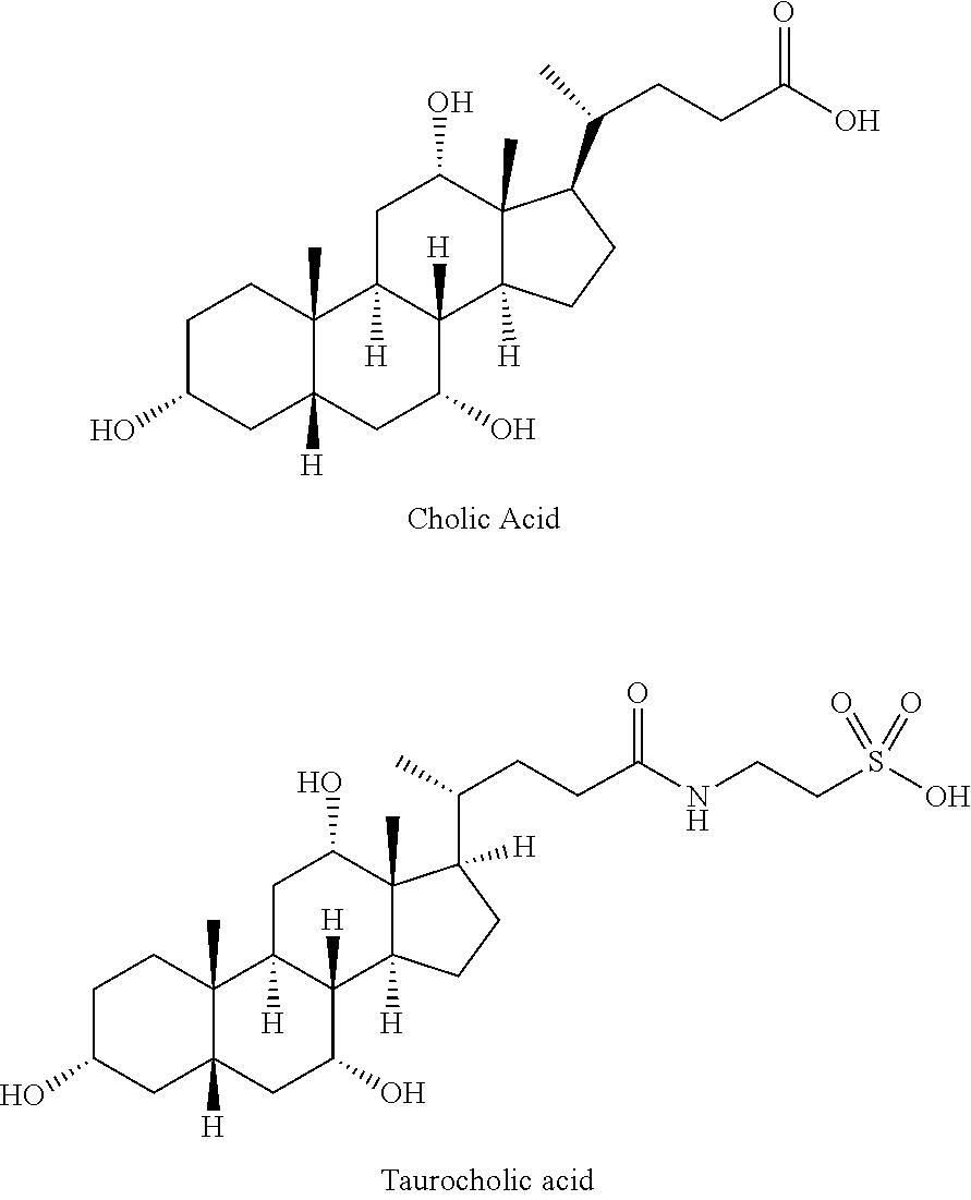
C1C2([H])C(C)(CCC1O)C1([H])CC(O)C3(C)C(C(CCC(O)=O)C)CCC3([H])C1([H])C(O)C2.C(S(O)(=O)=O)CNC(CCC(C1([H])C2(C)C(O)CC3([H])C4(C)C([H])(CC(O)CC4)CC(O)C3([H])C2([H])CC1)C)=O
